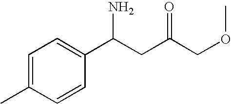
C1=C(C)C=CC(C(CC(=O)COC)N)=C1
